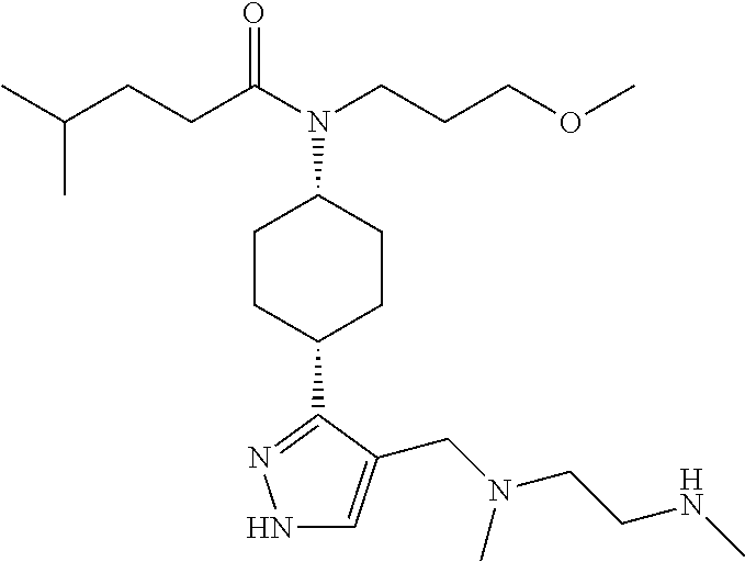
N1C=C(CN(CCNC)C)C(C2CCC(N(C(CCC(C)C)=O)CCCOC)CC2)=N1
